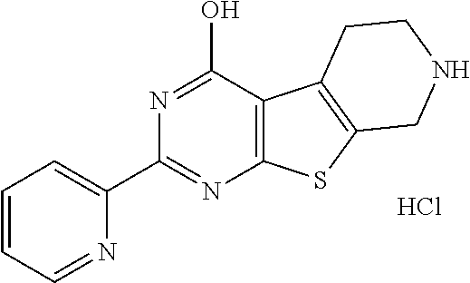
C12=C(C(O)=NC(C3=CC=CC=N3)=N1)C1=C(S2)CNCC1.Cl
